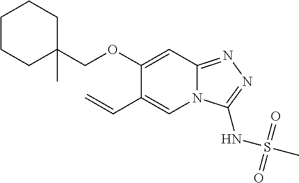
C1(OCC2(C)CCCCC2)=CC2=NN=C(NS(C)(=O)=O)N2C=C1C=C
